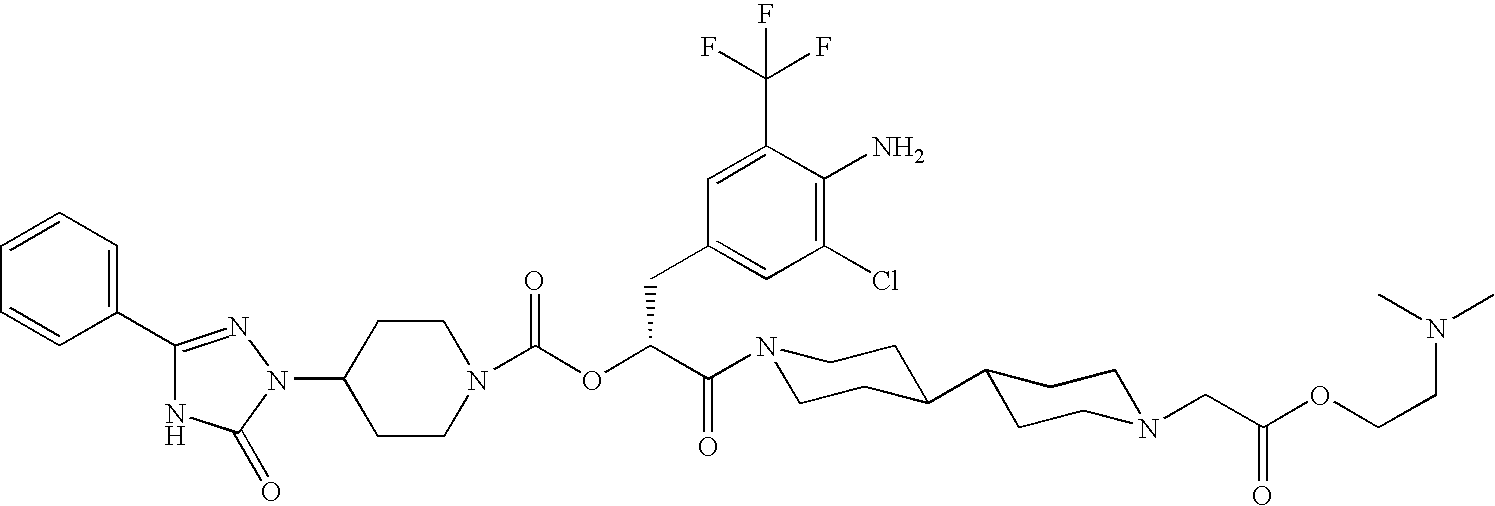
C1(N2C(=O)NC(C3=CC=CC=C3)=N2)CCN(C(OC(C(N2CCC(C3CCN(CC(OCCN(C)C)=O)CC3)CC2)=O)CC2=CC(Cl)=C(N)C(C(F)(F)F)=C2)=O)CC1
